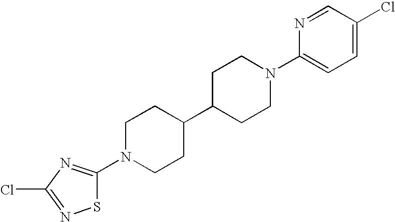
S1C(N2CCC(C3CCN(C4=CC=C(Cl)C=N4)CC3)CC2)=NC(Cl)=N1
